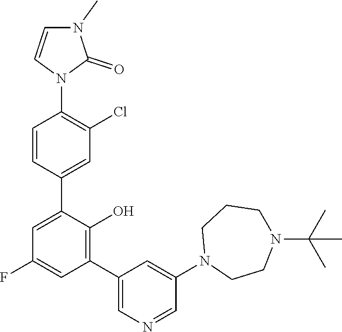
C1=C(C2=CC(Cl)=C(N3C(=O)N(C)C=C3)C=C2)C(O)=C(C2=CN=CC(N3CCN(C(C)(C)C)CCC3)=C2)C=C1F
